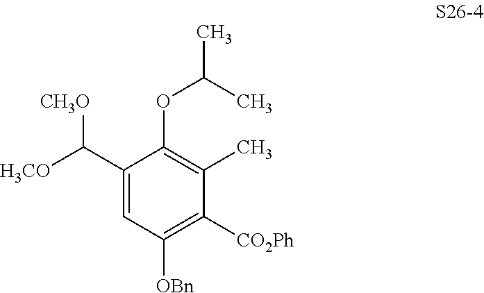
C1(C([H3CO])[CH3O])=CC([OBn])=C([CO2Ph])C(C)=C1OC(C)C
